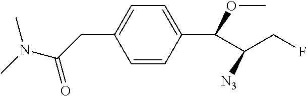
C1=CC(C(C(CF)[N3])OC)=CC=C1CC(N(C)C)=O
